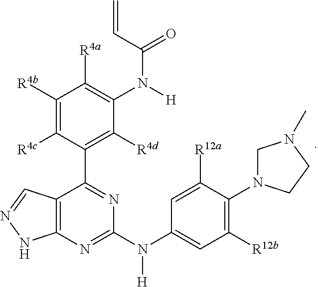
C1=C(N([H])C2=NC3=C(C(C4=C([R4d])C(N([H])C(C=C)=O)=C([R4a])C([R4b])=C4[R4c])=N2)C=NN3)C=C([R12a])C(N2CN(C)CC2)=C1[R12b]
